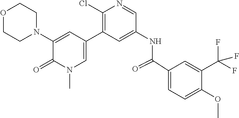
O1CCN(C2=CC(C3=C(Cl)N=CC(NC(C4=CC=C(OC)C(C(F)(F)F)=C4)=O)=C3)=CN(C)C2=O)CC1
